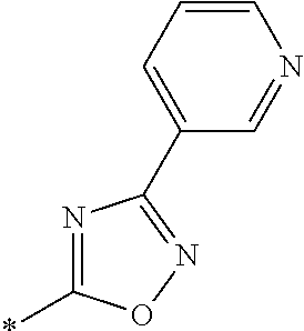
*C1=NC(C2=CC=CN=C2)=NO1
